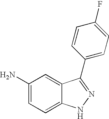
C1(N)=CC=C2C(=C1)C(C1=CC=C(F)C=C1)=NN2
